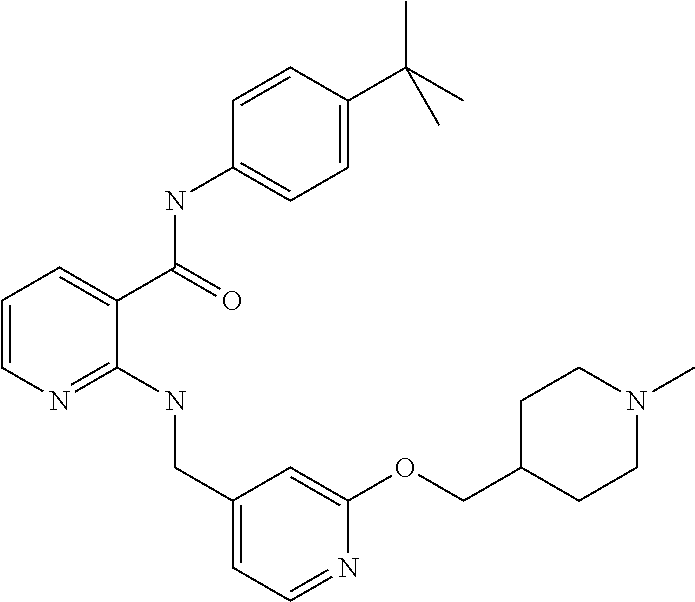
C1=CN=C(NCC2=CC=NC(OCC3CCN(C)CC3)=C2)C(C(NC2=CC=C(C(C)(C)C)C=C2)=O)=C1
